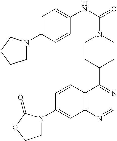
C1(N2CCOC2=O)=CC2=C(C=C1)C(C1CCN(C(=O)NC3=CC=C(N4CCCC4)C=C3)CC1)=NC=N2
